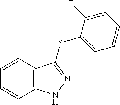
C1=CC2=C(C=C1)NN=C2SC1=CC=CC=C1F
